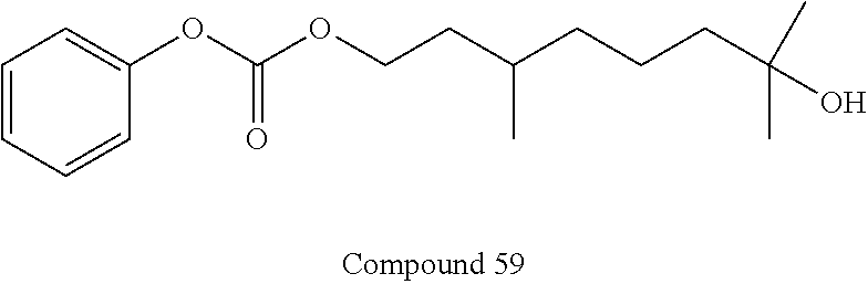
C1=CC=CC(OC(OCCC(CCCC(C)(O)C)C)=O)=C1
